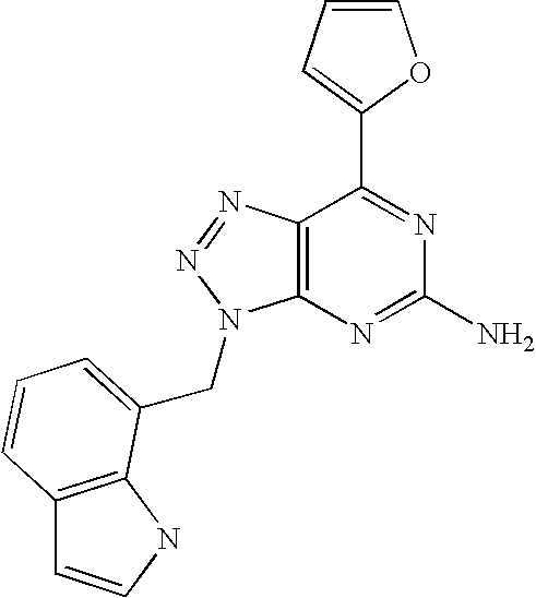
C1=CC=C(C2=NC(N)=NC3=C2N=NN3CC2=CC=CC3=C2NC=C3)O1
